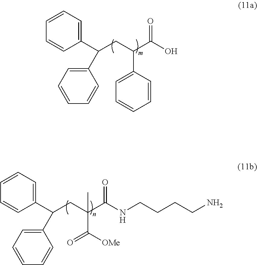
C1(C(CC(C(O)=O)C2=CC=CC=C2)C2=CC=CC=C2)=CC=CC=C1.C1(C(CC(C(NCCCCN)=O)(C(=O)[OMe])C)C2=CC=CC=C2)=CC=CC=C1
